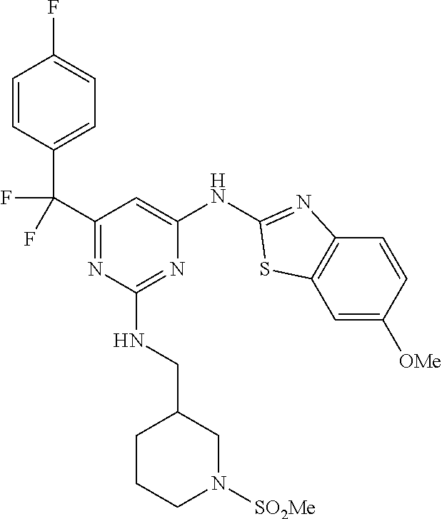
C1=C([OMe])C=CC2=C1SC(NC1=CC(C(C3=CC=C(F)C=C3)(F)F)=NC(NCC3CCCN([SO2Me])C3)=N1)=N2
